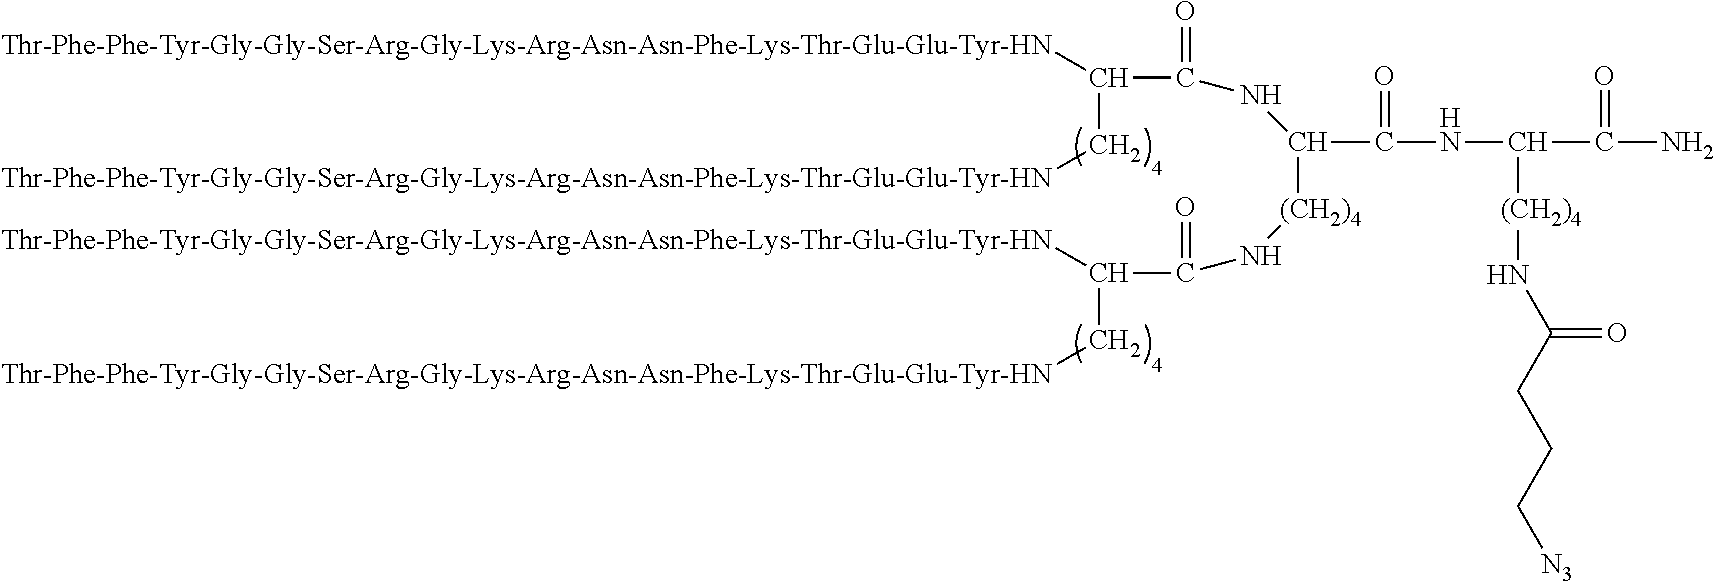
[Thr-Phe-Phe-Tyr-Gly-Gly-Ser-Arg-Gly-Lys-Arg-Asn-Asn-Phe-Lys-Thr-Glu-Glu-Tyr-HN]C(C(NC([(CH2)4]NC(C([Thr-Phe-Phe-Tyr-Gly-Gly-Ser-Arg-Gly-Lys-Arg-Asn-Asn-Phe-Lys-Thr-Glu-Glu-Tyr-HN])C[Thr-Phe-Phe-Tyr-Gly-Gly-Ser-Arg-Gly-Lys-Arg-Asn-Asn-Phe-Lys-Thr-Glu-Glu-Tyr-HN])=O)C(NC(C(N)=O)[(CH2)4]NC(CCC[N3])=O)=O)=O)C[Thr-Phe-Phe-Tyr-Gly-Gly-Ser-Arg-Gly-Lys-Arg-Asn-Asn-Phe-Lys-Thr-Glu-Glu-Tyr-HN]
